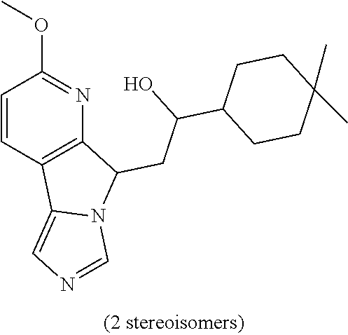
C1=CC2=C(N=C1OC)C(CC(C1CCC(C)(C)CC1)O)N1C2=CN=C1
